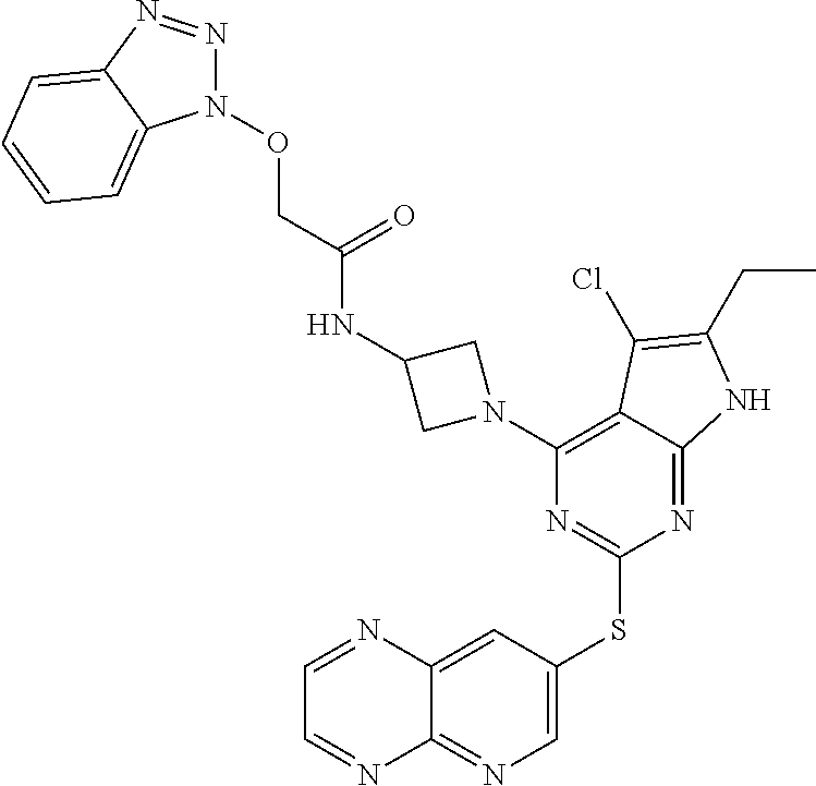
C1=C(SC2=NC(N3CC(NC(CON4N=NC5=CC=CC=C45)=O)C3)=C3C(=N2)NC(CC)=C3Cl)C=C2C(=N1)N=CC=N2
